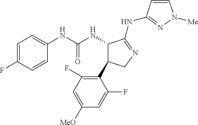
C1(NC(NC2C(NC3=NN([Me])C=C3)=NCC2C2=C(F)C=C([OMe])C=C2F)=O)=CC=C(F)C=C1
